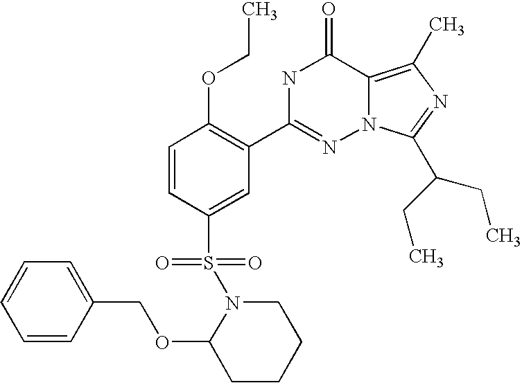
C1=CC(S(N2C(OCC3=CC=CC=C3)CCCC2)(=O)=O)=CC(C2=NN3C(=C(C)N=C3C(CC)CC)C(=O)N2)=C1OCC
